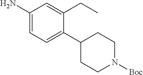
C1(N)=CC=C(C2CCN([Boc])CC2)C(CC)=C1
